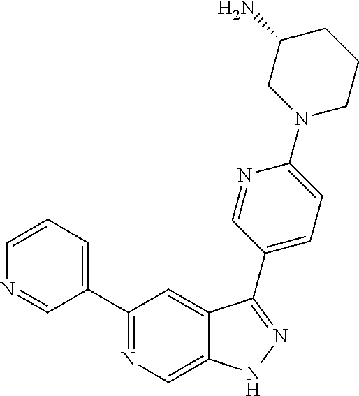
C1(C2=CC=CN=C2)=NC=C2C(=C1)C(C1=CC=C(N3CCCC(N)C3)N=C1)=NN2
